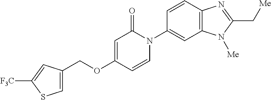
C(OC1=CC(=O)N(C2=CC3=C(C=C2)N=C(C[Me])N3[Me])C=C1)C1=CSC([F3C])=C1
